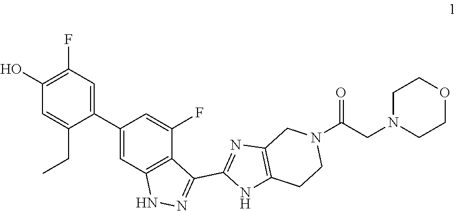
C1(C2=CC3=C(C(F)=C2)C(C2=NC4=C(N2)CCN(C(CN2CCOCC2)=O)C4)=NN3)=CC(F)=C(O)C=C1CC
